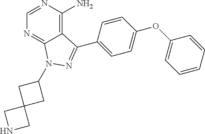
C12=C(N)N=CN=C1N(C1CC3(C1)CNC3)N=C2C1=CC=C(OC2=CC=CC=C2)C=C1
